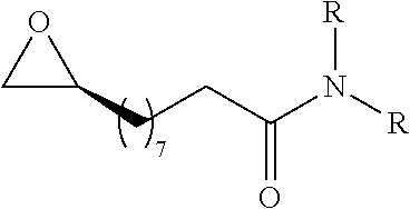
C1C(CCC(N([R])[R])=O)O1
